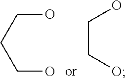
C(CO)O.OCCCO
